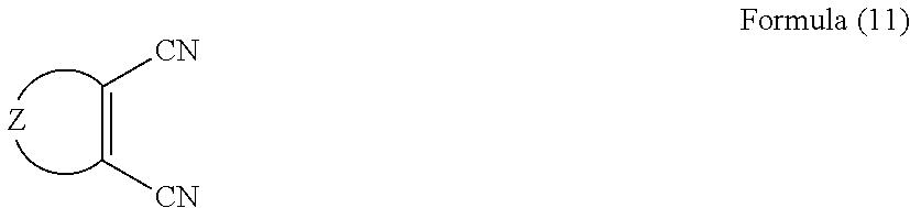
C(=C[CN])[CN]
